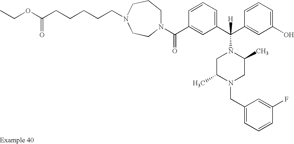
N1(C(C2=CC(C(C3=CC(O)=CC=C3)([H])N3CC(C)N(CC4=CC=CC(F)=C4)CC3C)=CC=C2)=O)CCCN(CCCCCC(OCC)=O)CC1
